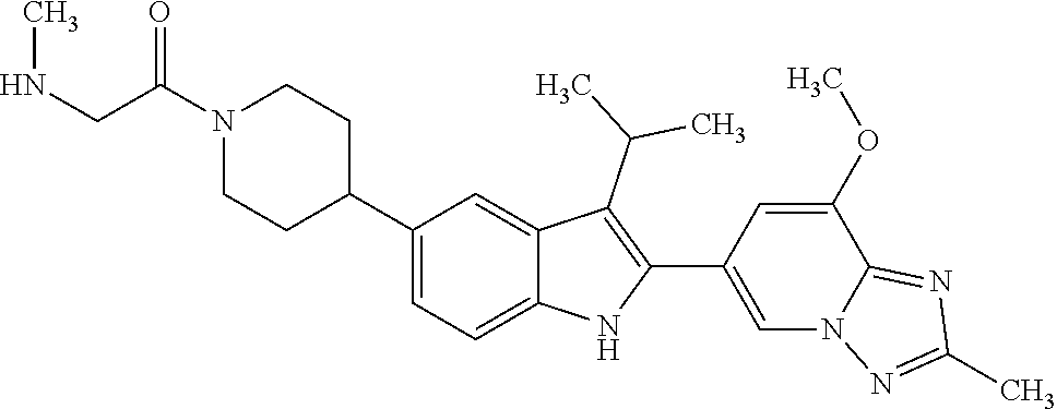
N1(C(CNC)=O)CCC(C2=CC=C3C(=C2)C(C(C)C)=C(C2=CN4C(=NC(C)=N4)C(OC)=C2)N3)CC1
